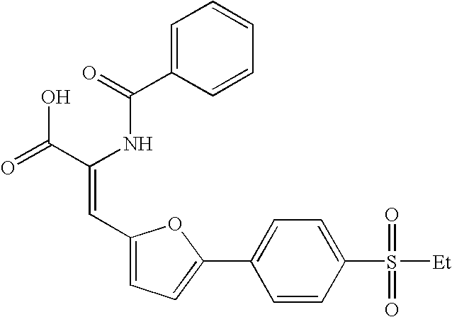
C1=C(C(=O)NC(C(=O)O)=CC2=CC=C(C3=CC=C(S(=O)(=O)[Et])C=C3)O2)C=CC=C1
